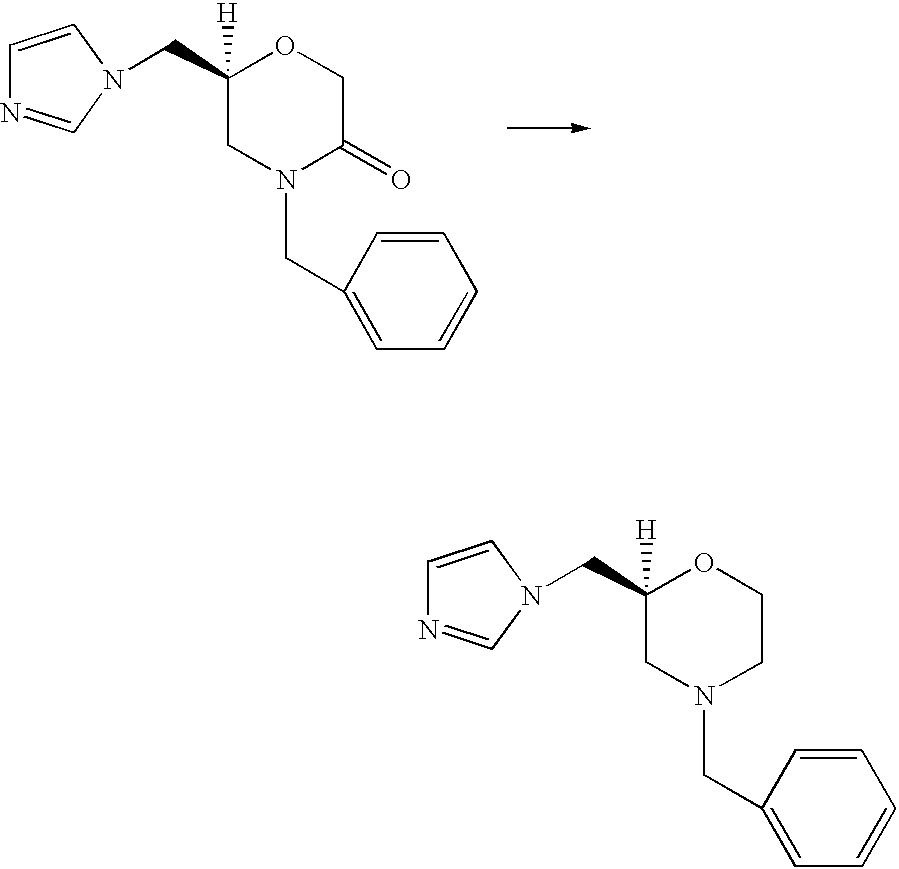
C1=CC(CN2CC(CN3C=NC=C3)([H])OCC2)=CC=C1.C1=CC(CN2CC(CN3C=NC=C3)([H])OCC2=O)=CC=C1
